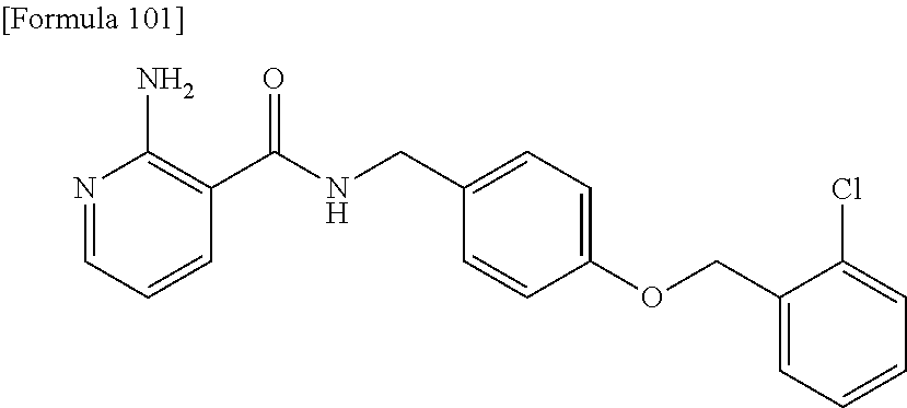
N1=CC=CC(C(NCC2=CC=C(OCC3=CC=CC=C3Cl)C=C2)=O)=C1N
